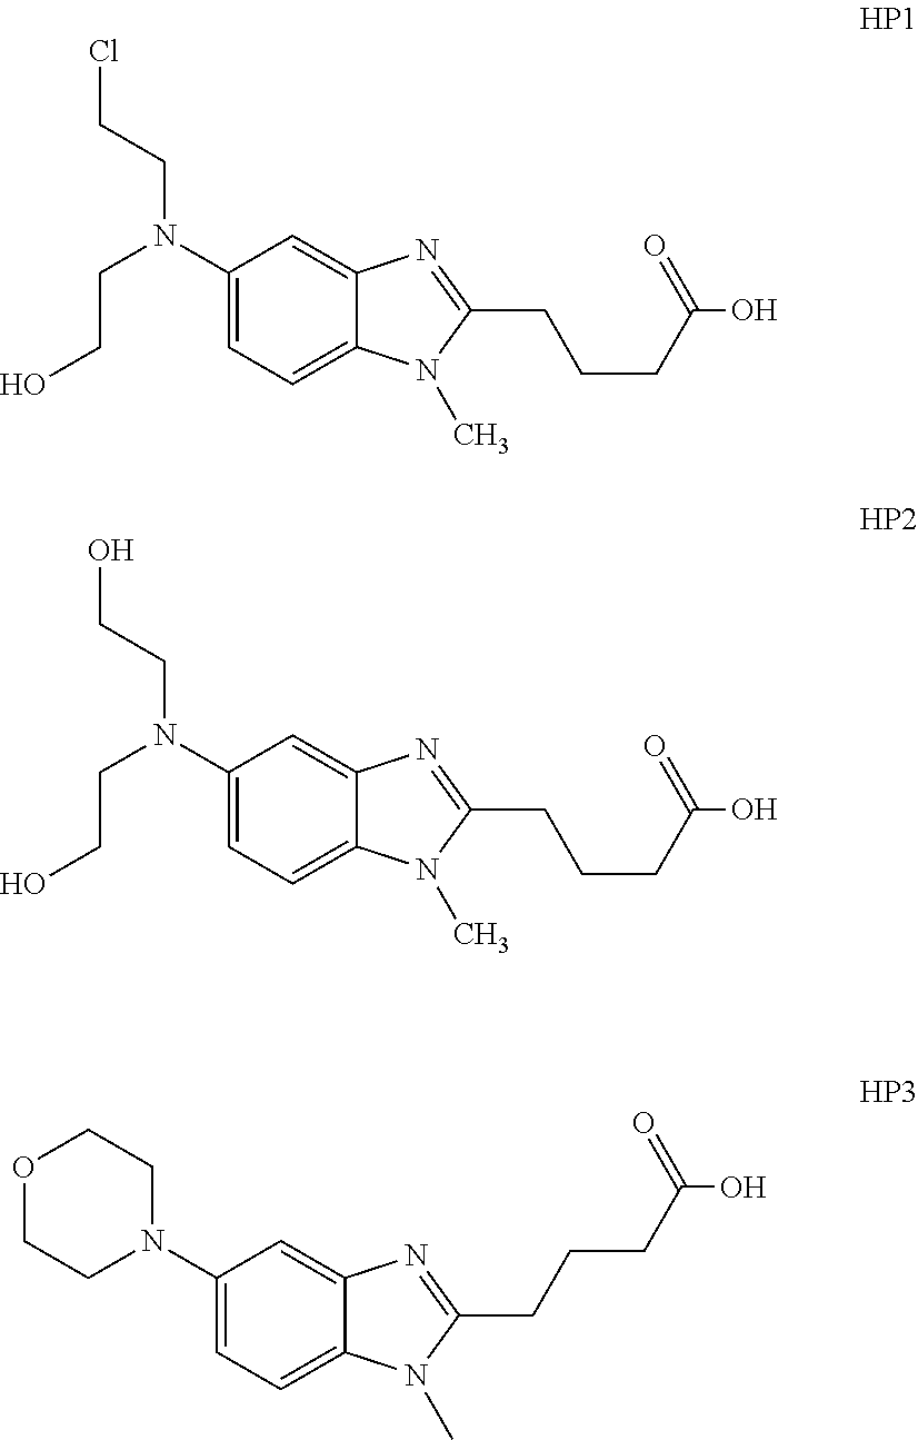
C1=C(N(CCO)CCCl)C=C2C(=C1)N(C)C(CCCC(=O)O)=N2.C1=C(N(CCO)CCO)C=C2C(=C1)N(C)C(CCCC(=O)O)=N2.C1=C(N2CCOCC2)C=C2C(=C1)N(C)C(CCCC(=O)O)=N2
